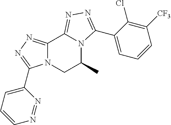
C12=NN=C(C3=CC=CN=N3)N1CC(C)N1C2=NN=C1C1=CC=CC([CF3])=C1Cl
